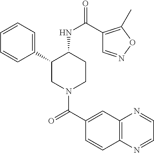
C1=CC=C(C2CN(C(C3=CC4=C(C=C3)N=CC=N4)=O)CCC2NC(=O)C2=C(C)ON=C2)C=C1
